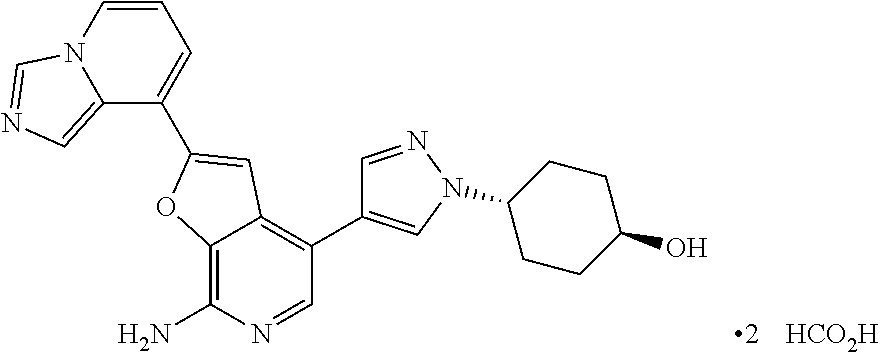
C12=C(N)N=CC(C3=CN(C4CCC(O)CC4)N=C3)=C1C=C(C1=CC=CN3C1=CN=C3)O2.[HCO2H]
